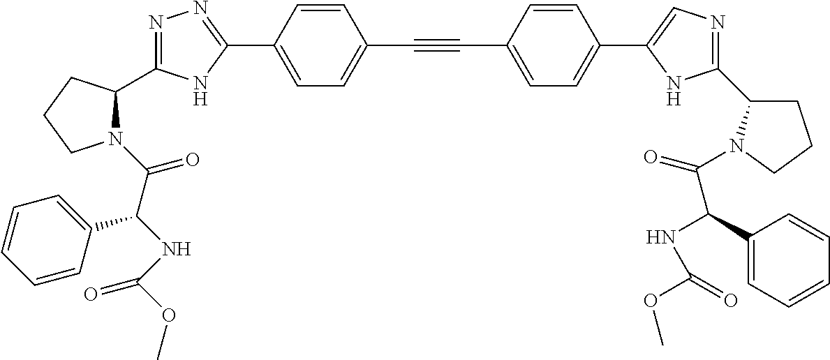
N1=C(C2N(C(C(NC(OC)=O)C3=CC=CC=C3)=O)CCC2)NC(C2=CC=C(C#CC3=CC=C(C4=CN=C(C5CCCN5C(=O)C(NC(OC)=O)C5=CC=CC=C5)N4)C=C3)C=C2)=N1
